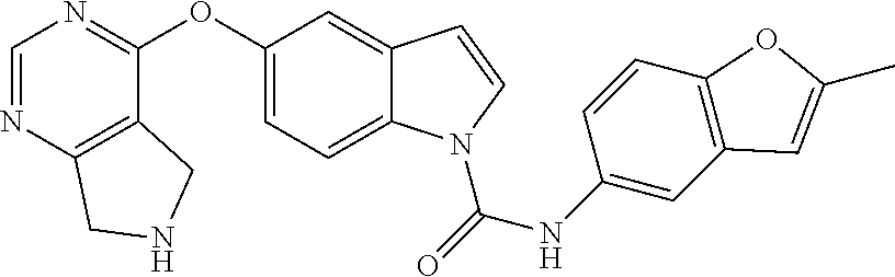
C1(OC2=NC=NC3=C2CNC3)=CC=C2C(=C1)C=CN2C(=O)NC1=CC2=C(C=C1)OC(C)=C2
